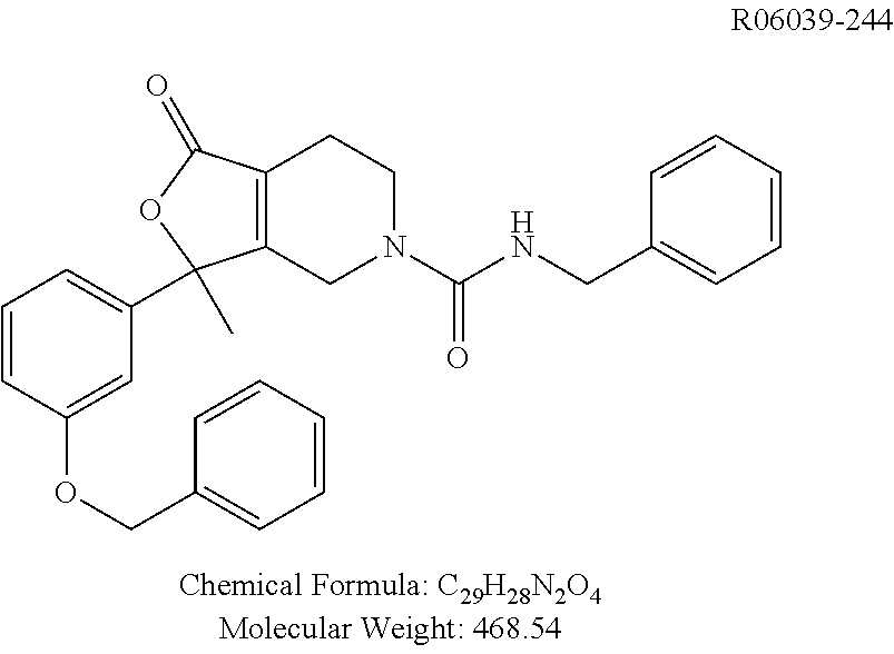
C12=C(CN(C(NCC3=CC=CC=C3)=O)CC1)C(C1=CC=CC(OCC3=CC=CC=C3)=C1)(C)OC2=O
